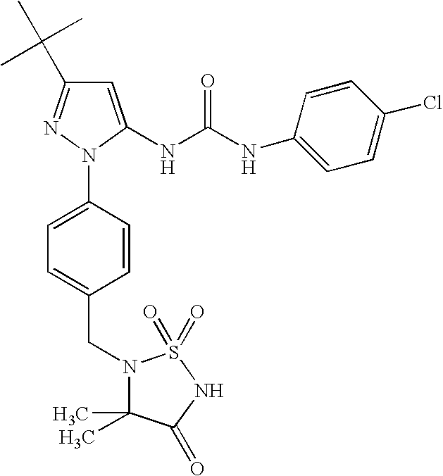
C1=C(NC(NC2=CC=C(Cl)C=C2)=O)N(C2=CC=C(CN3C(C)(C)C(=O)NS3(=O)=O)C=C2)N=C1C(C)(C)C
